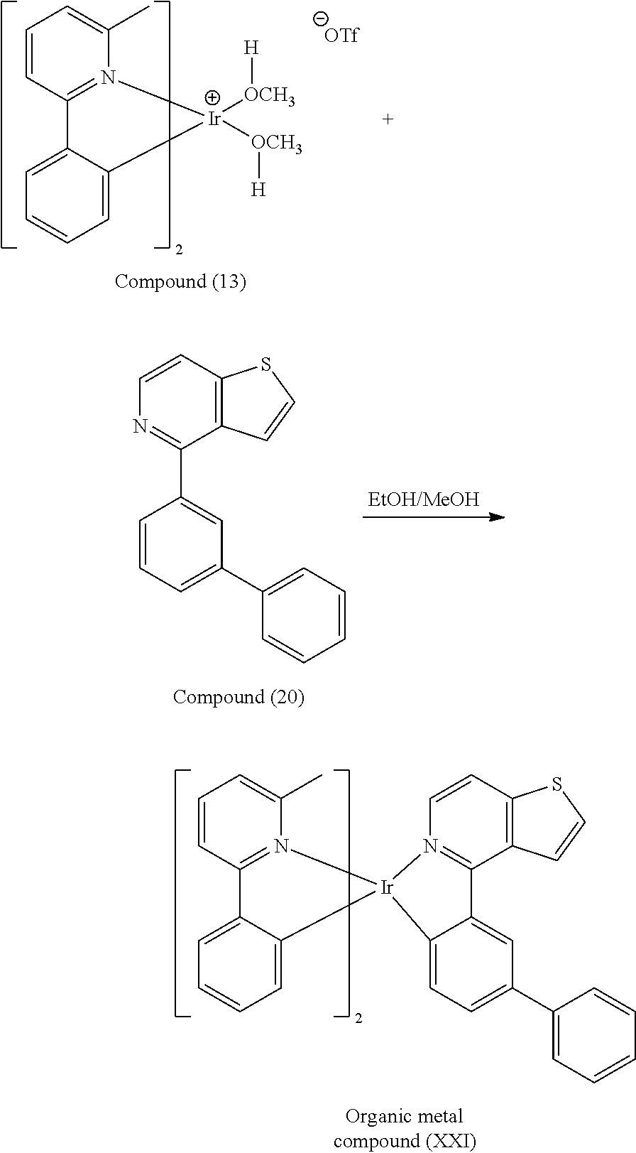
C1=CC2=N(C(C)=C1)[Ir]([OCH3][H])([OCH3][H])C1=CC=CC=C21.C12=C(C=CN=C1C1=CC(C3=CC=CC=C3)=CC=C1)SC=C2.C1=CC2=N(C(C)=C1)[Ir]1(C3=CC=CC=C23)N2=C(C3=C(C=C2)SC=C3)C2=CC(C3=CC=CC=C3)=CC=C21
